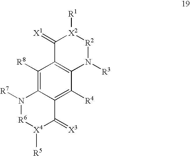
C12=C([R4])C3=C(C([R8])=C1N([R7])[R6][X4]([R5])C2=[X3])C(=[X1])[X2]([R1])[R2]N3[R3]
